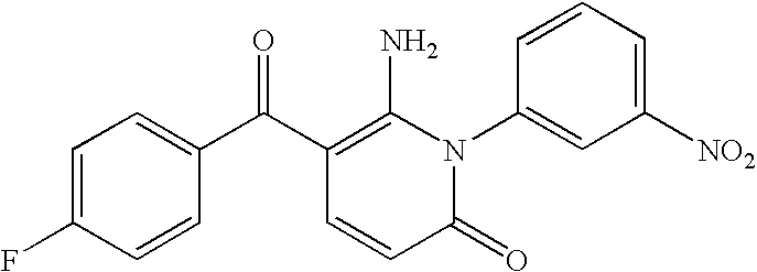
C1=C(F)C=CC(C(C2=C(N)N(C3=CC([NO2])=CC=C3)C(=O)C=C2)=O)=C1
